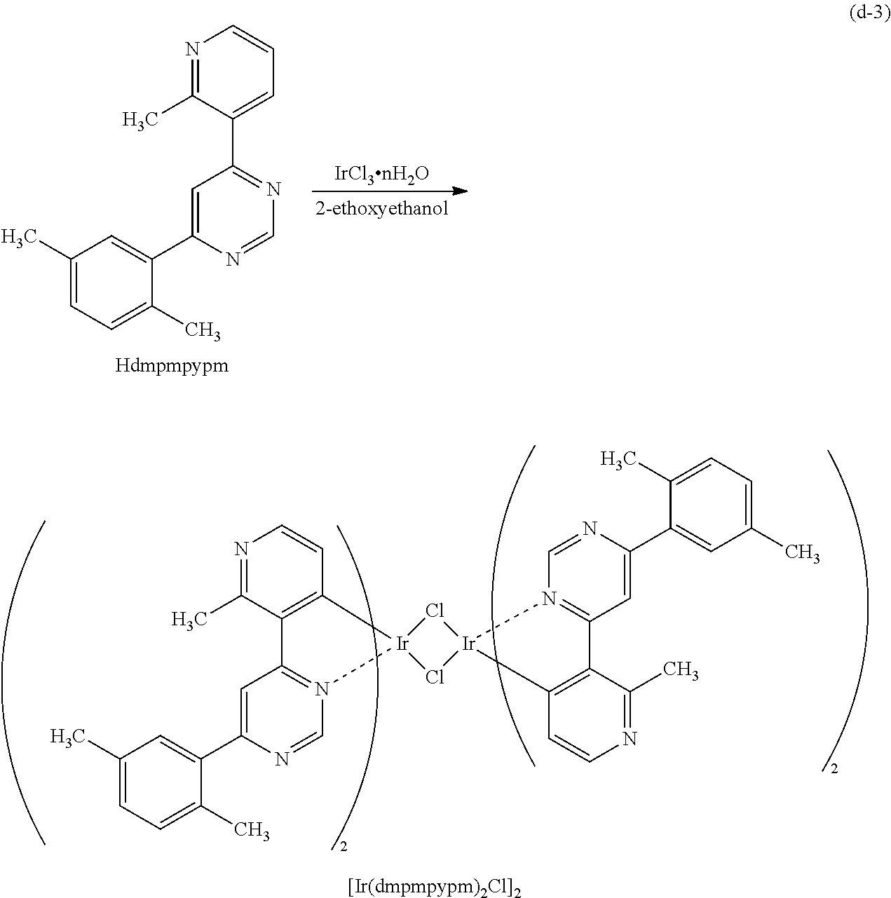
C1=C(C2=CC(C)=CC=C2C)N=CN=C1C1=CC=CN=C1C.C1=C(C2=CC(C)=CC=C2C)N=CN2=C1C1=C(C=CN=C1C)[Ir]21Cl[Ir]2(Cl1)N1=C(C=C(C3=CC(C)=CC=C3C)N=C1)C1=C2C=CN=C1C
